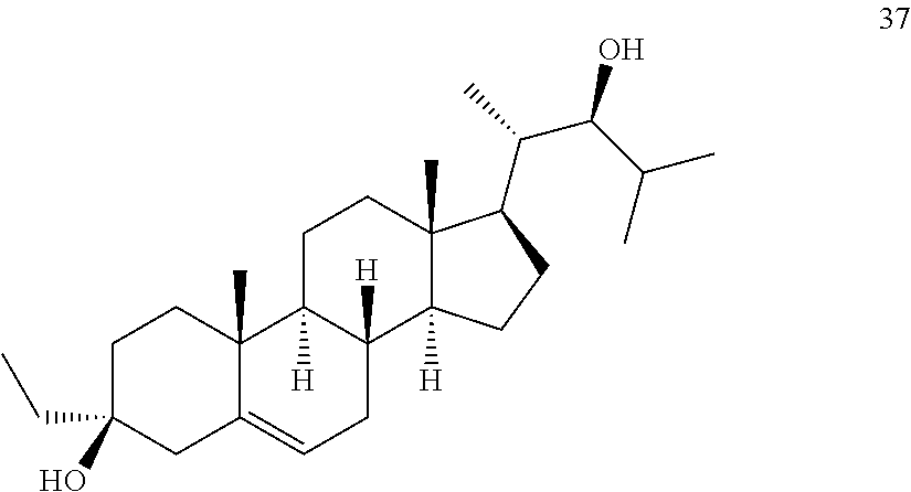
C1C(CC)(O)CC2=CCC3([H])C([H])(C2(C)C1)CCC1(C)C3([H])CCC1C(C)C(C(C)C)O
